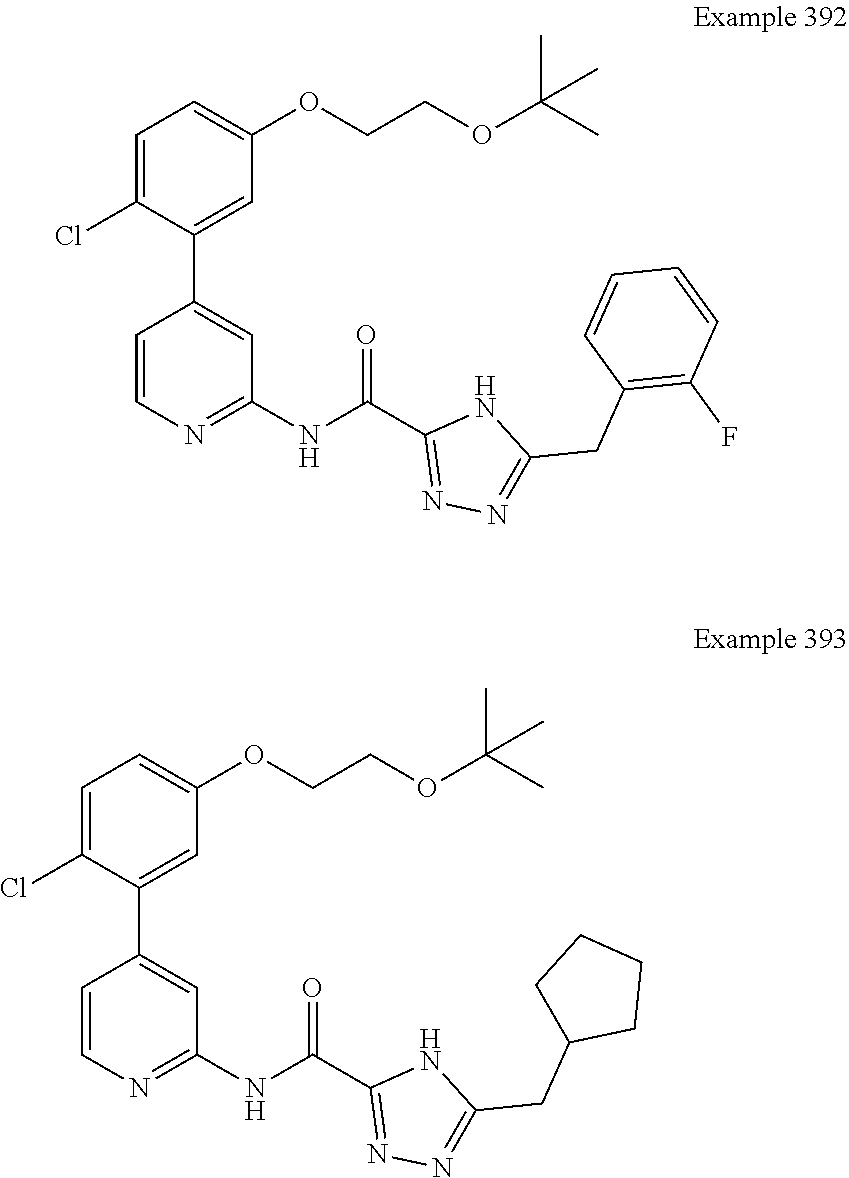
O(C(C)(C)C)CCOC1=CC=C(Cl)C(C2=CC(NC(C3=NN=C(CC4=C(F)C=CC=C4)N3)=O)=NC=C2)=C1.N(C1=NC=CC(C2=CC(OCCOC(C)(C)C)=CC=C2Cl)=C1)C(C1=NN=C(CC2CCCC2)N1)=O
